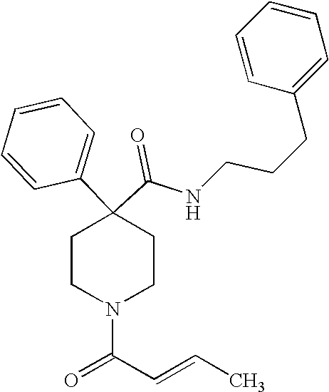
N(C(C1(C2=CC=CC=C2)CCN(C(C=CC)=O)CC1)=O)CCCC1=CC=CC=C1
